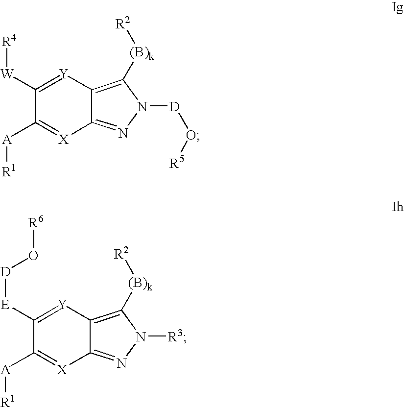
C1([W][R4])=[Y]C2=C([(B)k][R2])N([D]O[R5])N=C2[X]=C1[A][R1].C1([E][D]O[R6])=[Y]C2=C([(B)k][R2])N([R3])N=C2[X]=C1[A][R1]
